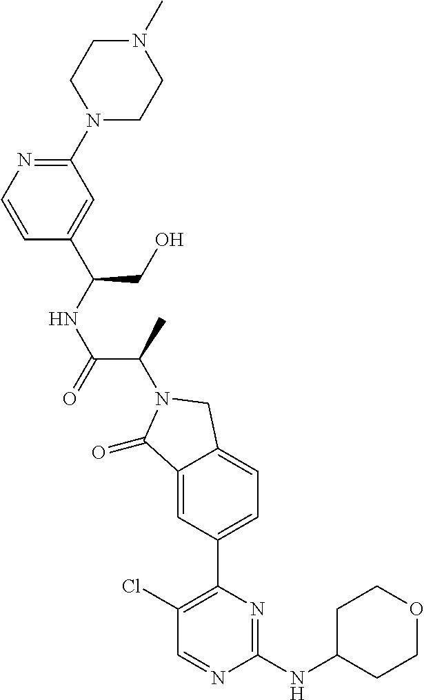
C1(=O)C2=CC(C3=C(Cl)C=NC(NC4CCOCC4)=N3)=CC=C2CN1C(C(NC(CO)C1=CC(N2CCN(C)CC2)=NC=C1)=O)C
